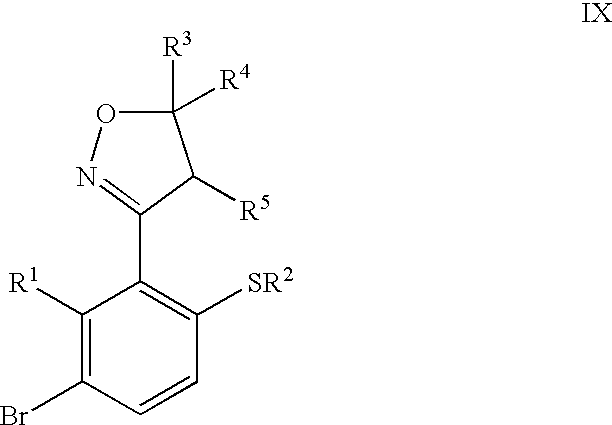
C1(C2=C([SR2])C=CC(Br)=C2[R1])=NOC([R3])([R4])C1[R5]
